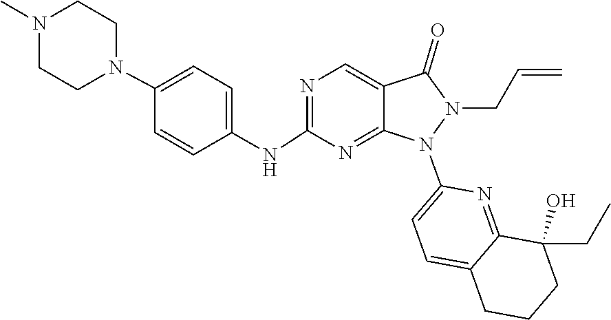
C1=C2CCCC(O)(CC)C2=NC(N2N(CC=C)C(=O)C3=CN=C(NC4=CC=C(N5CCN(C)CC5)C=C4)N=C23)=C1
